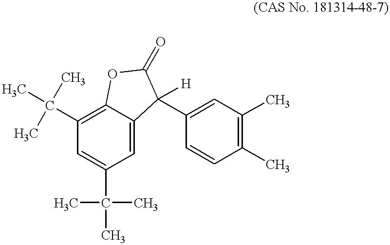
C1=C2C(=C(C(C)(C)C)C=C1C(C)(C)C)OC(=O)C2([H])C1=CC(C)=C(C)C=C1
